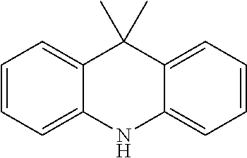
C1=CC=C2C(=C1)C(C)(C)C1=CC=CC=C1N2
